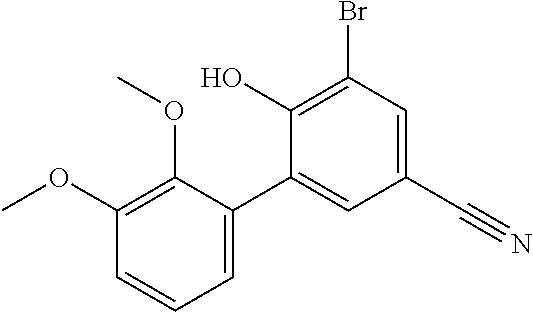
BrC1=C(O)C(C2=CC=CC(OC)=C2OC)=CC(C#N)=C1
